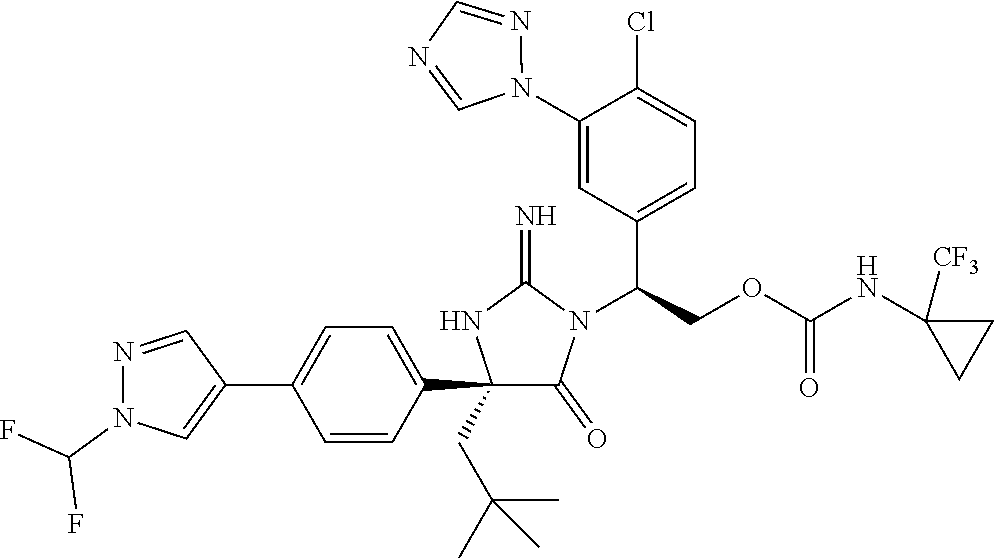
C1(C2=CC=C(C3=CN(C(F)F)N=C3)C=C2)(CC(C)(C)C)C(=O)N(C(COC(NC2([CF3])CC2)=O)C2=CC=C(Cl)C(N3N=CN=C3)=C2)C(=N)N1
